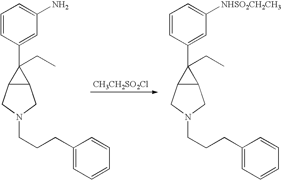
C1=CC(C2(CC)C3C2CN(CCCC2=CC=CC=C2)C3)=CC(N)=C1.C1=CC(C2(CC)C3C2CN(CCCC2=CC=CC=C2)C3)=CC([NHSO2CH2CH3])=C1.[CH3CH2SO2Cl]
